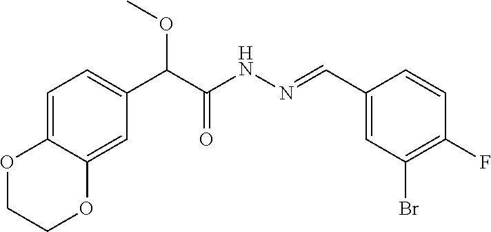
C(C(NN=CC1=CC(Br)=C(F)C=C1)=O)(OC)C1=CC=C2C(=C1)OCCO2
